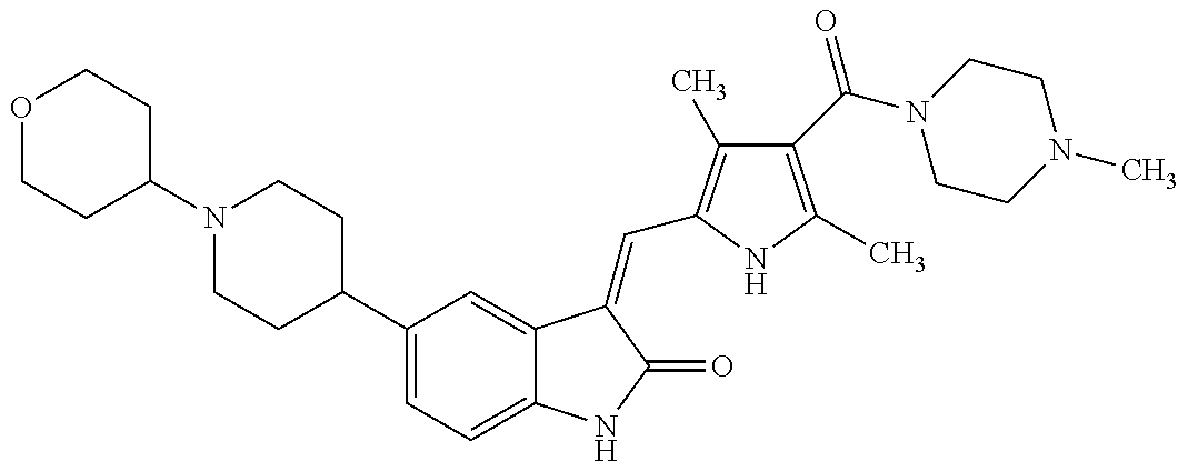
O1CCC(N2CCC(C3=CC=C4C(=C3)C(=CC3=C(C)C(C(=O)N5CCN(C)CC5)=C(C)N3)C(=O)N4)CC2)CC1
